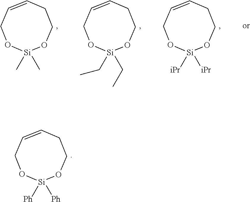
C1C=CCO[Si]([Ph])([Ph])OC1.C1C=CCO[Si](C)(C)OC1.C1C=CCO[Si](CC)(CC)OC1.C1C=CCO[Si]([iPr])([iPr])OC1
